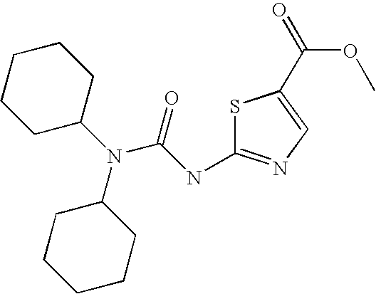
N(C1CCCCC1)(C1CCCCC1)C(=O)NC1=NC=C(C(=O)OC)S1
